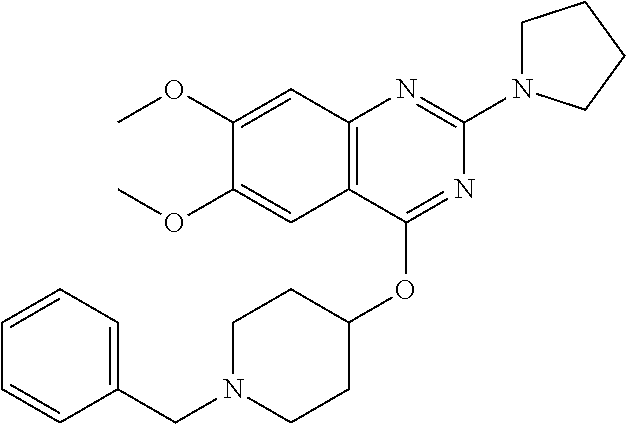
C12=C(C(OC3CCN(CC4=CC=CC=C4)CC3)=NC(N3CCCC3)=N1)C=C(OC)C(OC)=C2
